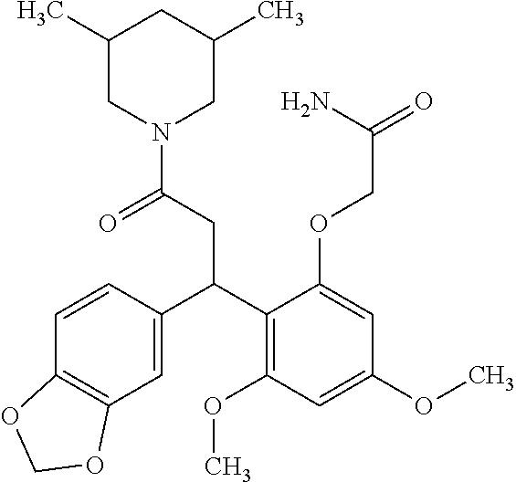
C1=CC(C(C2=C(OC)C=C(OC)C=C2OCC(=O)N)CC(=O)N2CC(C)CC(C)C2)=CC2=C1OCO2
